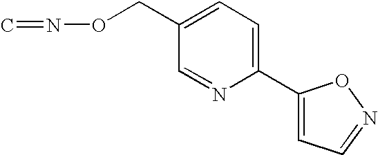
C1(C2=CC=NO2)=CC=C(CON=C)C=N1
